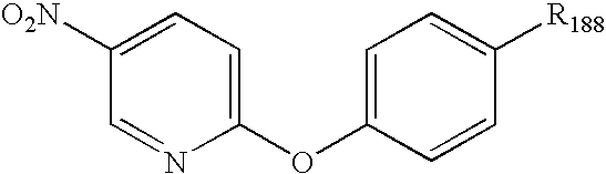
C1=C([O2N])C=NC(OC2=CC=C([R188])C=C2)=C1
